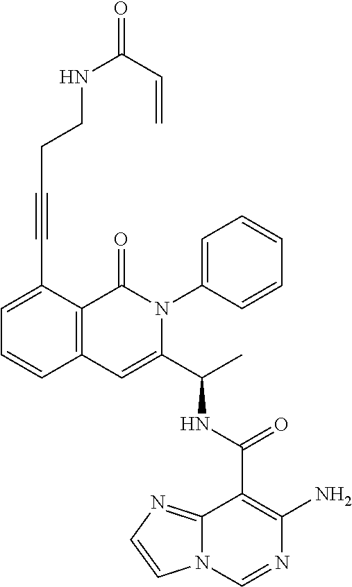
C(#CC1=CC=CC2=C1C(=O)N(C1=CC=CC=C1)C(C(C)NC(C1=C(N)N=CN3C1=NC=C3)=O)=C2)CCNC(C=C)=O
